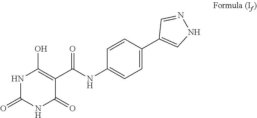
C1=CC(NC(C2=C(O)NC(=O)NC2=O)=O)=CC=C1C1=CNN=C1
